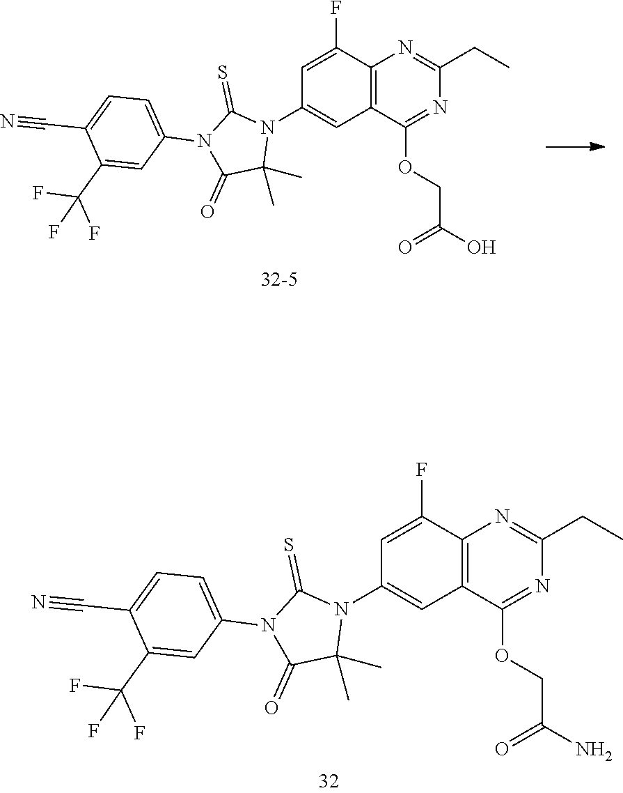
C1=C(F)C2=C(C=C1N1C(=S)N(C3=CC=C(C#N)C(C(F)(F)F)=C3)C(=O)C1(C)C)C(OCC(N)=O)=NC(CC)=N2.C1=C(F)C2=C(C=C1N1C(=S)N(C3=CC=C(C#N)C(C(F)(F)F)=C3)C(=O)C1(C)C)C(OCC(O)=O)=NC(CC)=N2
